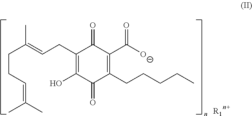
C(CC=C(C)C)C(=CCC1=C(O)C(=O)C(CCCCC)=C(C([O-])=O)C1=O)C.[R1]
